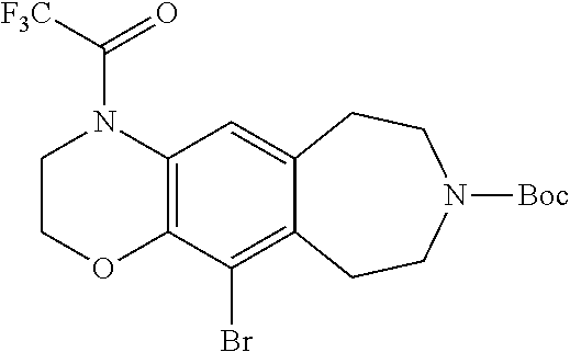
C1COC2=C(N1C([F3C])=O)C=C1C(=C2Br)CCN([Boc])CC1
